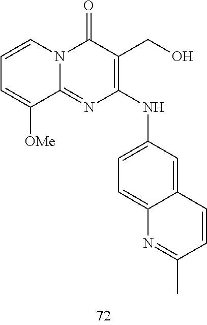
C1=CC=C([OMe])C2=NC(NC3=CC=C4C(=C3)C=CC(C)=N4)=C(CO)C(=O)N12
